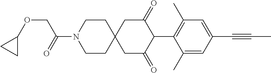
C1CN(C(=O)COC2CC2)CCC12CC(=O)C(C1=C(C)C=C(C#CC)C=C1C)C(=O)C2
